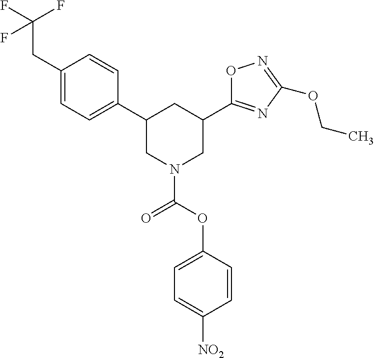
C1(CC(F)(F)F)=CC=C(C2CN(C(=O)OC3=CC=C([NO2])C=C3)CC(C3=NC(OCC)=NO3)C2)C=C1
